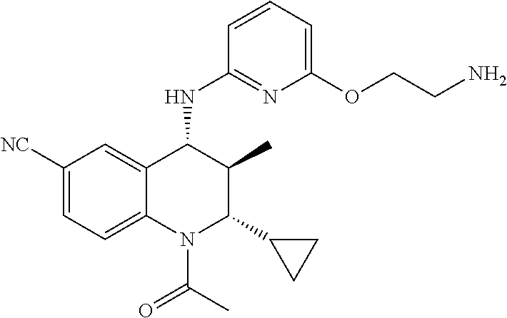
C1([NC])=CC=C2C(=C1)C(NC1=NC(OCCN)=CC=C1)C(C)C(C1CC1)N2C(C)=O
